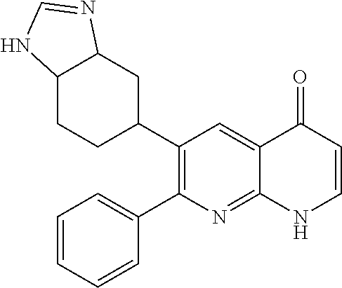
C12CCC(C3=C(C4=CC=CC=C4)N=C4C(=C3)C(=O)C=CN4)CC1N=CN2
